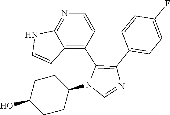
C1(N2C=NC(C3=CC=C(F)C=C3)=C2C2=C3C(=NC=C2)NC=C3)CCC(O)CC1
